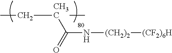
N(C(=O)[CH3C](CC)C)[(CH2)2][(CF2)6H]
